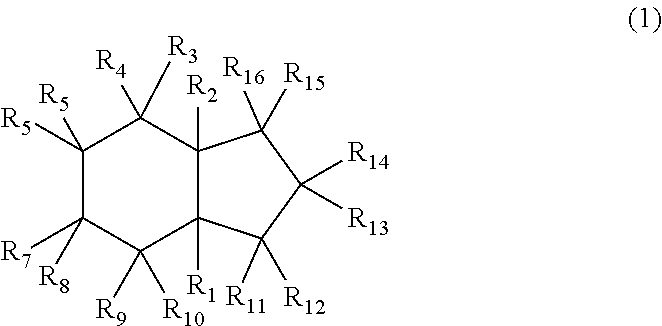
C1([R5])([R5])C([R7])([R8])C([R9])([R10])C2([R1])C([R2])(C1([R4])[R3])C([R15])([R16])C([R14])([R13])C2([R11])[R12]
